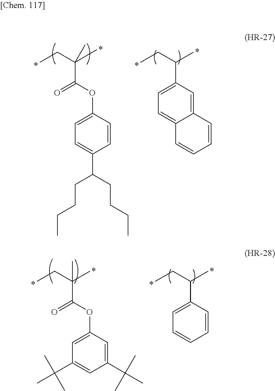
CCC(C)(C(=O)OC1=CC=C(C(CCCC)CCCC)C=C1)C.CCC(C)C1=CC=C2C(=C1)C=CC=C2.CCC(C)(C(=O)OC1=CC(C(C)(C)C)=CC(C(C)(C)C)=C1)C.CCC(C)C1=CC=CC=C1
